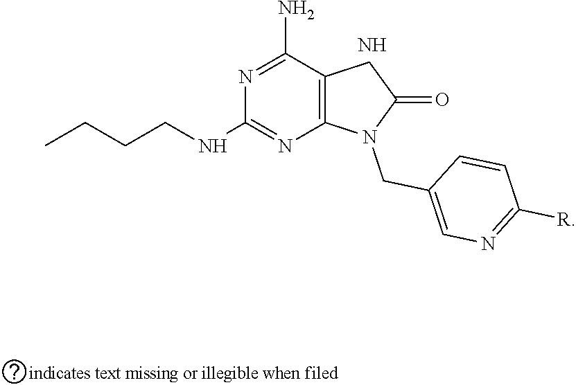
N1=C(N)C2=C(N=C1NCCCC)N(CC1=CN=C([R])C=C1)C(=O)C2.N
